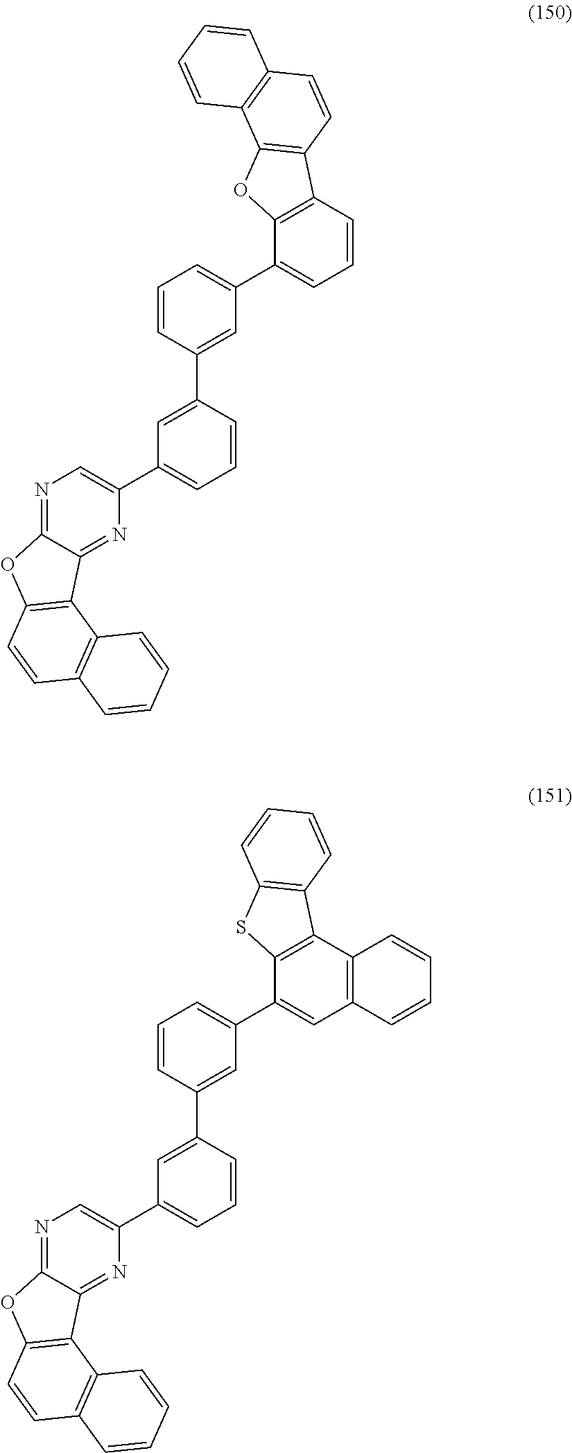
N1=C2C(=NC(C3=CC=CC(C4=CC(C5=CC=CC6=C5OC5=C6C=CC6=C5C=CC=C6)=CC=C4)=C3)=C1)C1=C(O2)C=CC2=C1C=CC=C2.N1=C2C(=NC(C3=CC=CC(C4=CC(C5=CC6=C(C7=C5SC5=C7C=CC=C5)C=CC=C6)=CC=C4)=C3)=C1)C1=C(O2)C=CC2=C1C=CC=C2
